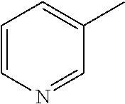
C1=CN=CC(C)=C1
